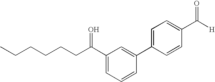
C1(C2=CC=C(C([H])=O)C=C2)=CC(C(CCCCCC)=O)=CC=C1
